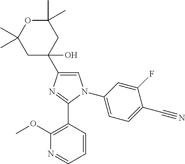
C1=C(C2(O)CC(C)(C)OC(C)(C)C2)N=C(C2=C(OC)N=CC=C2)N1C1=CC=C(C#N)C(F)=C1
